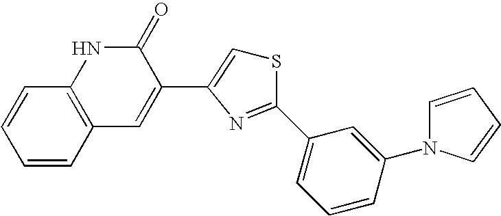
C1=CC2=C(C=C1)NC(=O)C(C1=CSC(C3=CC=CC(N4C=CC=C4)=C3)=N1)=C2
